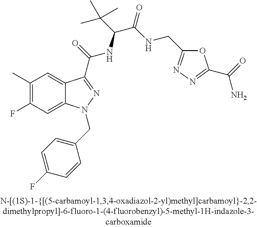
C1(C)=C(F)C=C2C(=C1)C(C(=O)NC(C(C)(C)C)C(=O)NCC1=NN=C(C(=O)N)O1)=NN2CC1=CC=C(F)C=C1
